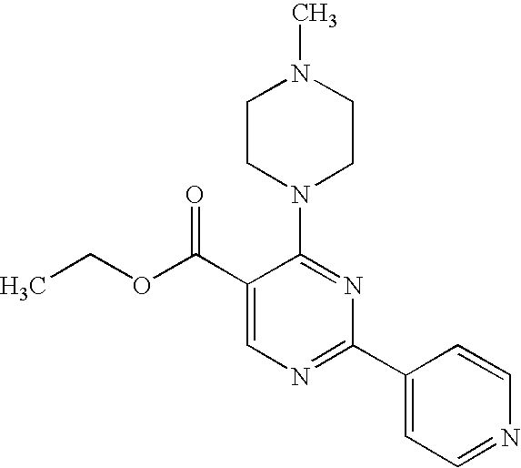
C1(C(OCC)=O)=CN=C(C2=CC=NC=C2)N=C1N1CCN(C)CC1
